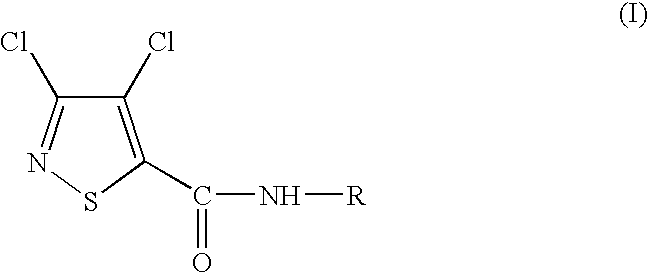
C1(Cl)=C(C(=O)N[R])SN=C1Cl
